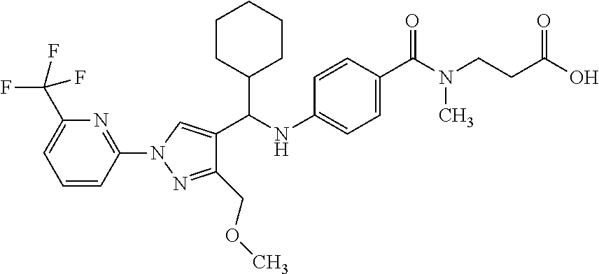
N1=C(N2N=C(COC)C(C(NC3=CC=C(C(N(CCC(O)=O)C)=O)C=C3)C3CCCCC3)=C2)C=CC=C1C(F)(F)F
